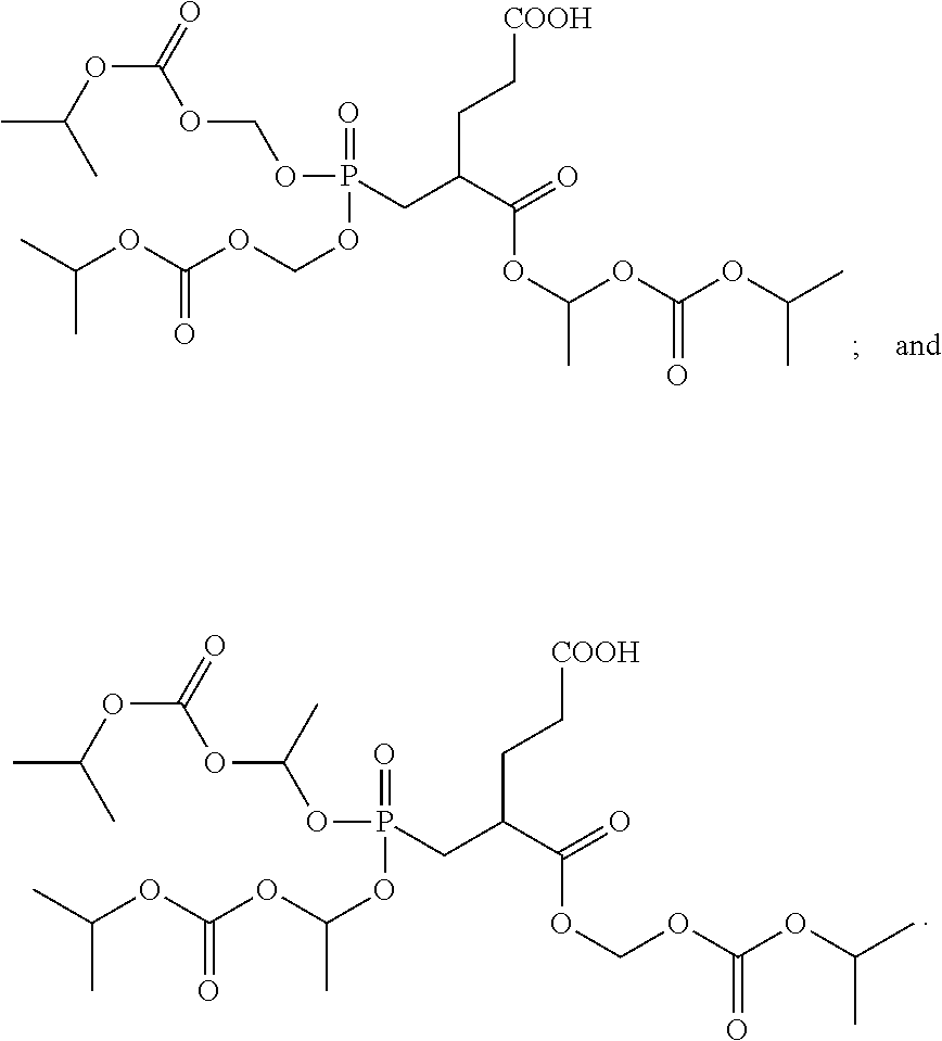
O(C(=O)OCOP(=O)(OCOC(OC(C)C)=O)CC(C(=O)OC(C)OC(OC(C)C)=O)CC[COOH])C(C)C.O(C(=O)OC(OP(=O)(OC(OC(OC(C)C)=O)C)CC(C(=O)OCOC(OC(C)C)=O)CC[COOH])C)C(C)C
